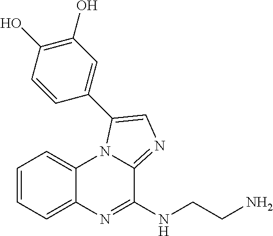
C1=CC=C2C(=C1)N1C(=NC=C1C1=CC(O)=C(O)C=C1)C(NCCN)=N2
